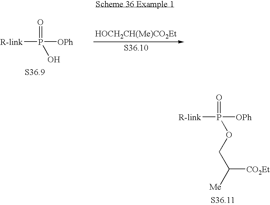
[R-link]P(OCC([Me])[CO2Et])(=O)[OPh].[R-link]P(O)(=O)[OPh].[HOCH2CH(Me)CO2Et]
